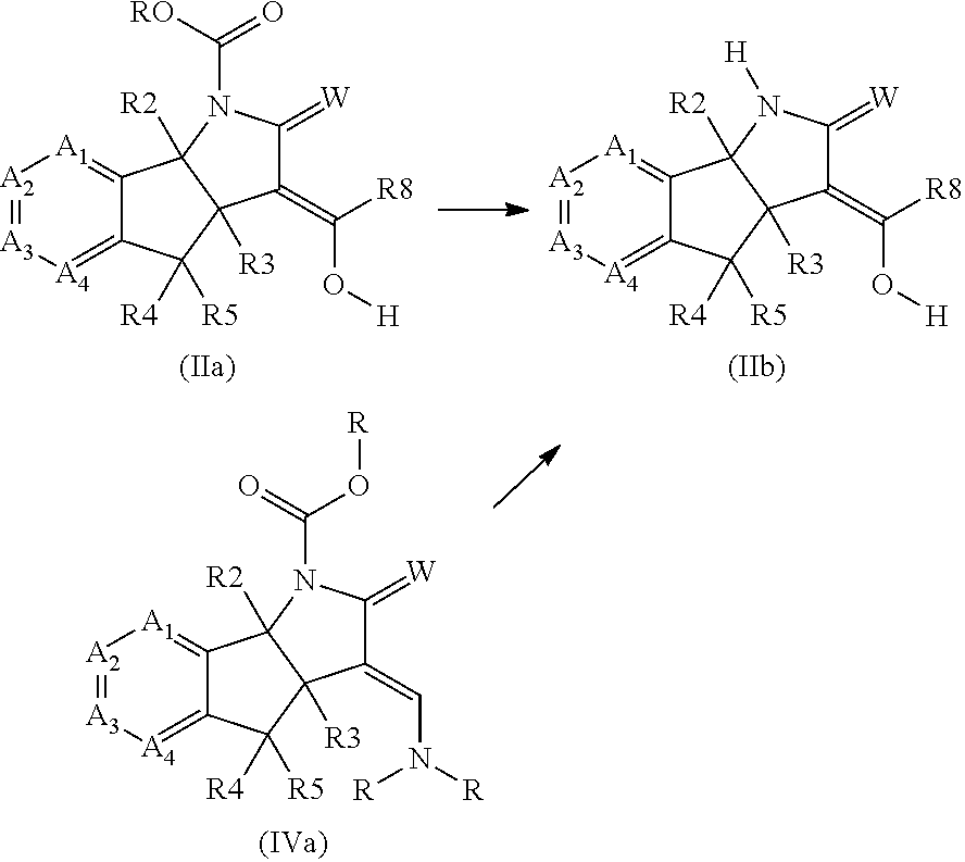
[A2]1=[A3][A4]=C2C(=[A1]1)C1([R2])C([R3])(C2([R4])[R5])C(=C([R8])O[H])C(=[W])N1C(=O)[RO].[A2]1=[A3][A4]=C2C(=[A1]1)C1([R2])C([R3])(C2([R4])[R5])C(=C([R8])O[H])C(=[W])N1[H].[A2]1=[A3][A4]=C2C(=[A1]1)C1([R2])C([R3])(C2([R4])[R5])C(=CN([R])[R])C(=[W])N1C(O[R])=O
